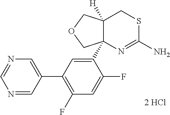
N1=CC(C2=C(F)C=C(F)C(C34N=C(N)SCC3([H])COC4)=C2)=CN=C1.[2 HCl]
